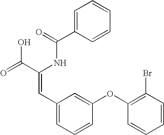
C1=C(C(=O)NC(C(=O)O)=CC2=CC=CC(OC3=C(Br)C=CC=C3)=C2)C=CC=C1
